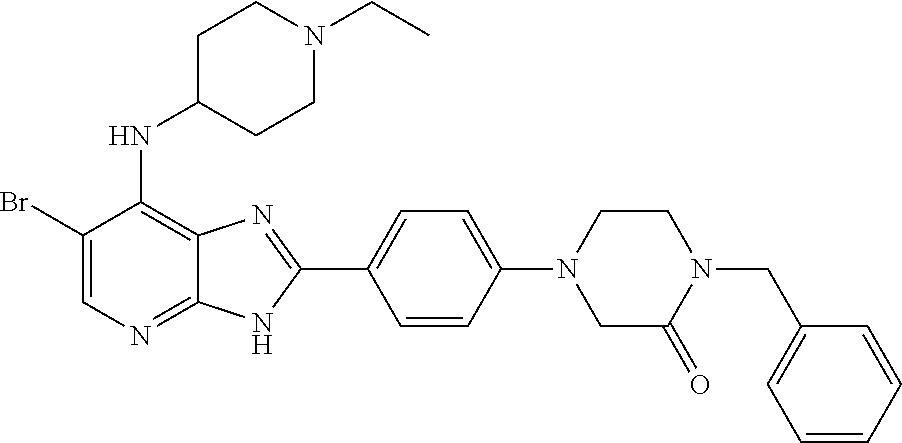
C1(Br)=CN=C2C(=C1NC1CCN(CC)CC1)N=C(C1=CC=C(N3CC(=O)N(CC4=CC=CC=C4)CC3)C=C1)N2
